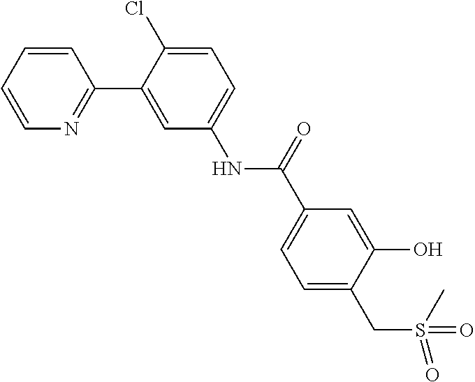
C1=CC=CN=C1C1=CC(NC(C2=CC=C(CS(C)(=O)=O)C(O)=C2)=O)=CC=C1Cl
